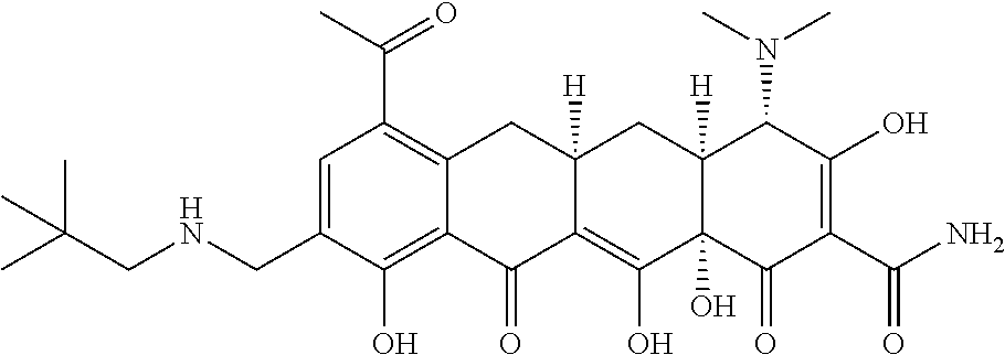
C1=C(CNCC(C)(C)C)C(O)=C2C(=C1C(=O)C)CC1([H])C(=C(O)C3(O)C([H])(C1)C(N(C)C)C(O)=C(C(N)=O)C3=O)C2=O
